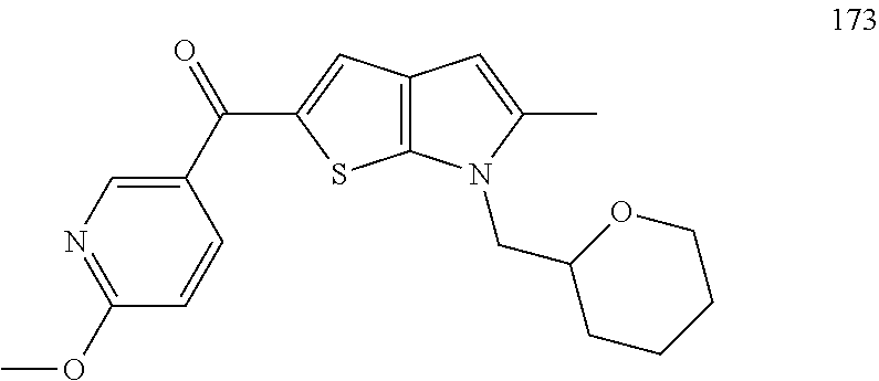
C1(C(=O)C2=CC3=C(S2)N(CC2CCCCO2)C(C)=C3)=CN=C(OC)C=C1
